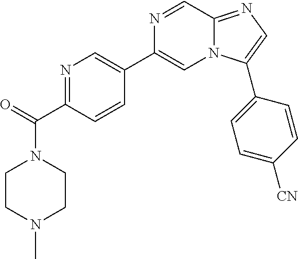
N1(C(=O)C2=NC=C(C3=CN4C(=NC=C4C4=CC=C([CN])C=C4)C=N3)C=C2)CCN(C)CC1
